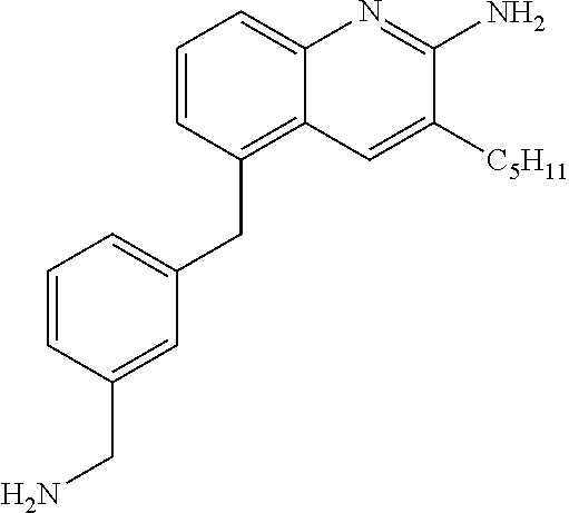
C1=CC(CC2=CC=CC(CN)=C2)=C2C(=C1)N=C(N)C([C5H11])=C2
